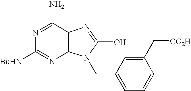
C12=C(C(N)=NC([BuHN])=N1)N=C(O)N2CC1=CC=CC(C[CO2H])=C1
